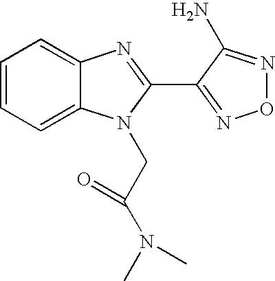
C1=CC=C2C(=C1)N=C(C1=NON=C1N)N2CC(N(C)C)=O
